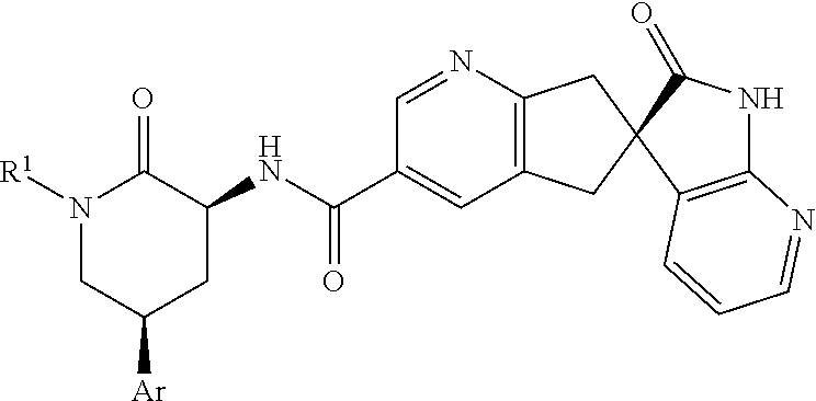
C1(C(NC2C(=O)N([R1])CC([Ar])C2)=O)=CC2=C(N=C1)CC1(C2)C2=C(NC1=O)N=CC=C2
